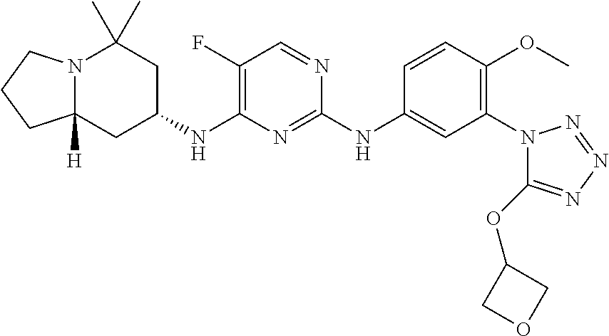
N12C([H])(CC(NC3=C(F)C=NC(NC4=CC(N5C(OC6COC6)=NN=N5)=C(OC)C=C4)=N3)CC1(C)C)CCC2
